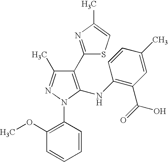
C1(C2=NC(C)=CS2)=C(NC2=C(C(=O)O)C=C(C)C=C2)N(C2=C(OC)C=CC=C2)N=C1C
